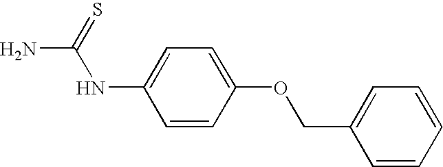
C1=C(COC2=CC=C(NC(N)=S)C=C2)C=CC=C1
